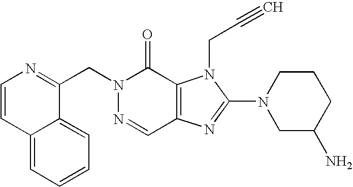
C12=CC=CC=C1C(CN1N=CC3=C(C1=O)N(CC#C)C(N1CC(N)CCC1)=N3)=NC=C2
